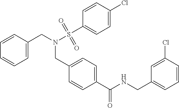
C1(C(NCC2=CC=CC(Cl)=C2)=O)=CC=C(CN(CC2=CC=CC=C2)S(C2=CC=C(Cl)C=C2)(=O)=O)C=C1
